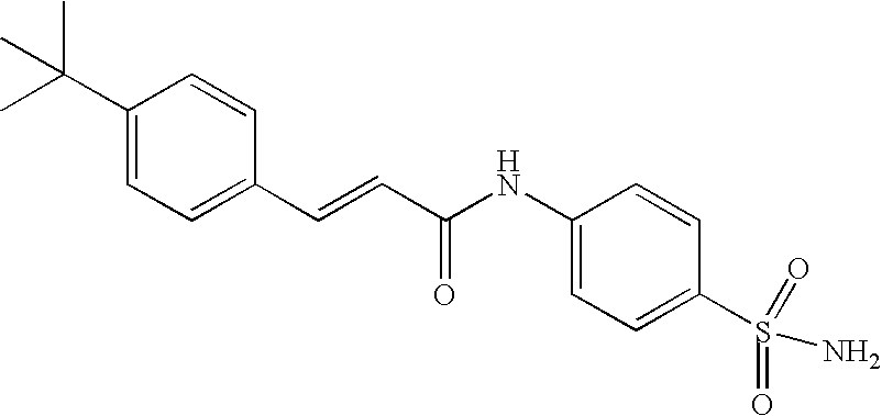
C(=CC(=O)NC1=CC=C(S(=O)(=O)N)C=C1)C1=CC=C(C(C)(C)C)C=C1
